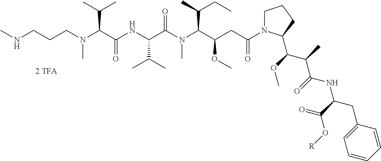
N(C)CCCN(C(C(NC(C(N(C(C(CC(N1CCCC1C(OC)C(C)C(NC(CC1=CC=CC=C1)C(=O)O[R])=O)=O)OC)C(C)CC)C)=O)C(C)C)=O)C(C)C)C
